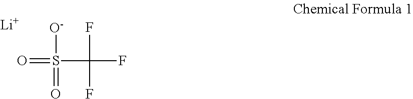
S(C(F)(F)F)(=O)([O-])=O.[Li]
